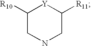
C1([R10])CNCC([R11])[Y]1
